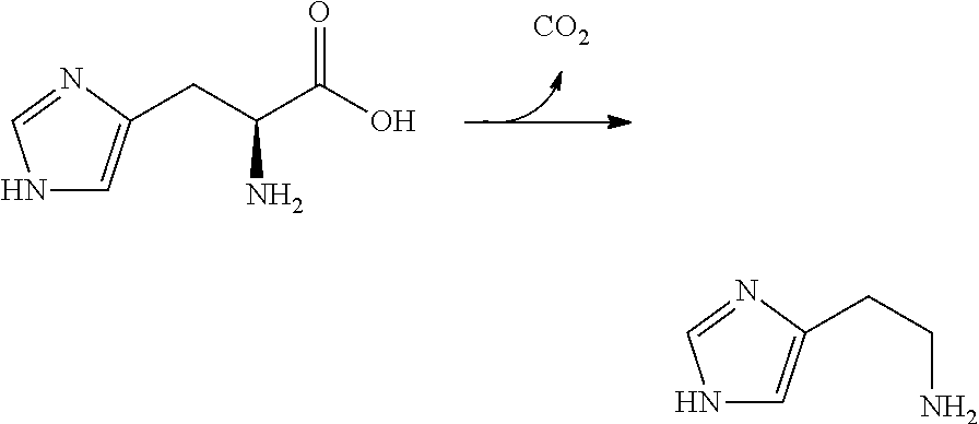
[CO2].N1C=C(CC(C(O)=O)N)N=C1.N1C=C(CCN)N=C1
